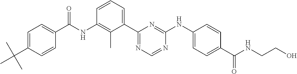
N(C1=C(C)C(C2=NC=NC(NC3=CC=C(C(NCCO)=O)C=C3)=N2)=CC=C1)C(=O)C1=CC=C(C(C)(C)C)C=C1
